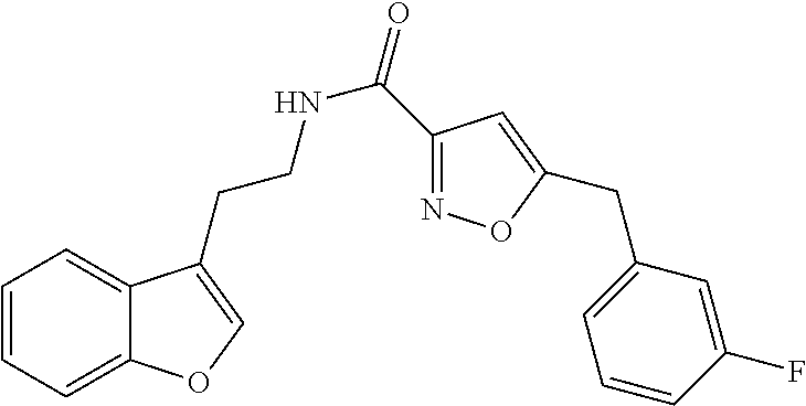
N(CCC1=COC2=CC=CC=C21)C(=O)C1=NOC(CC2=CC=CC(F)=C2)=C1
